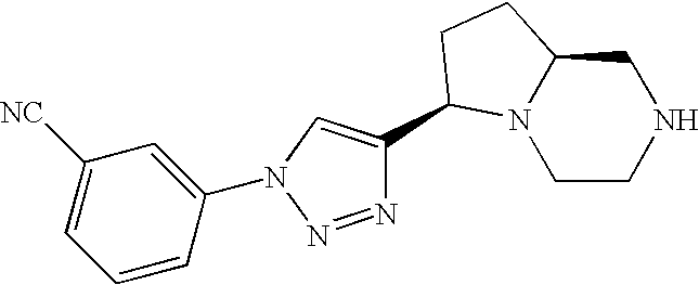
C1CNCC2N1C(C1=CN(C3=CC([NC])=CC=C3)N=N1)CC2
